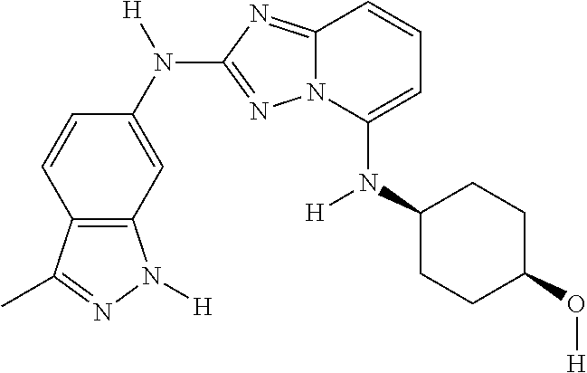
C1=CC2=C(C=C1N([H])C1=NN3C(=N1)C=CC=C3N(C1CCC(O[H])CC1)[H])N([H])N=C2C
